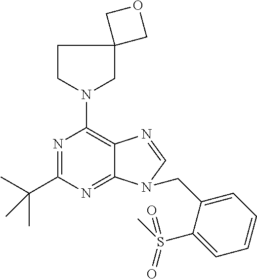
N1=C(C(C)(C)C)N=C2C(=C1N1CC3(CC1)COC3)N=CN2CC1=CC=CC=C1S(C)(=O)=O
